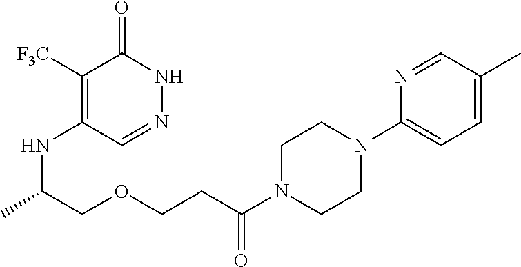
C1([F3C])=C(NC(C)COCCC(N2CCN(C3=CC=C(C)C=N3)CC2)=O)C=NNC1=O
